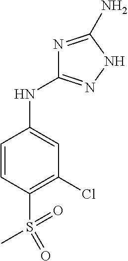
N1=C(N)NN=C1NC1=CC(Cl)=C(S(=O)(=O)C)C=C1
